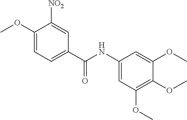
C1(OC)=CC=C(C(=O)NC2=CC(OC)=C(OC)C(OC)=C2)C=C1[NO2]
